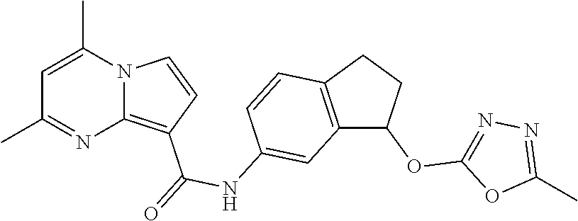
C1=C(C)N2C(=C(C(=O)NC3=CC4=C(C=C3)CCC4OC3=NN=C(C)O3)C=C2)N=C1C
